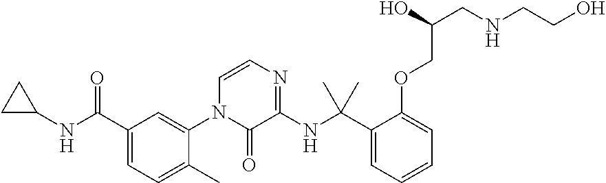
C1(C(NC2CC2)=O)=CC=C(C)C(N2C(=O)C(NC(C3=CC=CC=C3OCC(CNCCO)O)(C)C)=NC=C2)=C1
